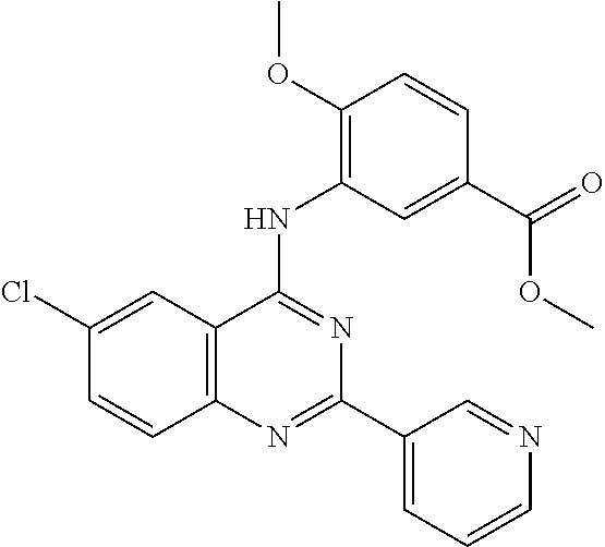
C12=C(C=C(Cl)C=C1)C(NC1=C(OC)C=CC(C(=O)OC)=C1)=NC(C1=CC=CN=C1)=N2
